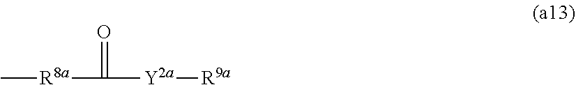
[R8a](C(=O)[Y2a][R9a])C
